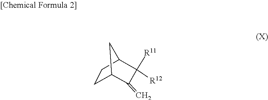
C1CC2C([R11])([R12])C(=C)C1C2
